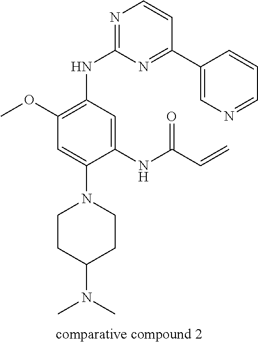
N1=C(NC2=C(OC)C=C(N3CCC(N(C)C)CC3)C(NC(C=C)=O)=C2)N=C(C2=CN=CC=C2)C=C1
